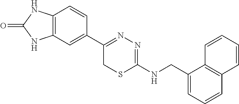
C12=C(C=C(C3=NN=C(NCC4=CC=CC5=C4C=CC=C5)SC3)C=C1)NC(=O)N2
